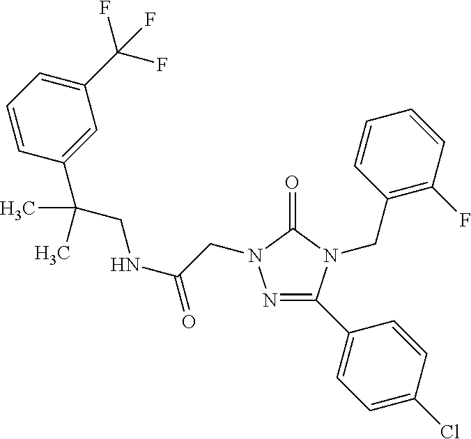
C1=CC=C(C(F)(F)F)C=C1C(CNC(=O)CN1N=C(C2=CC=C(Cl)C=C2)N(CC2=C(F)C=CC=C2)C1=O)(C)C
